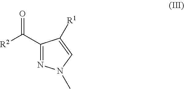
O=C([R2])C1=NN(C)C=C1[R1]
